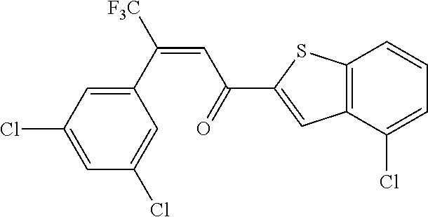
C12=C(C(Cl)=CC=C1)C=C(C(=O)C=C([F3C])C1=CC(Cl)=CC(Cl)=C1)S2
